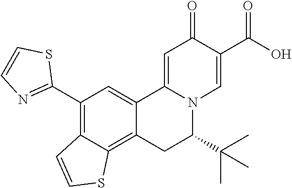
C12=CC(C3=NC=CS3)=C3C(=C1CC(C(C)(C)C)N1C2=CC(=O)C(C(O)=O)=C1)SC=C3
